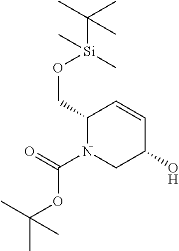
C1(CO[Si](C(C)(C)C)(C)C)N(C(=O)OC(C)(C)C)CC(O)C=C1
